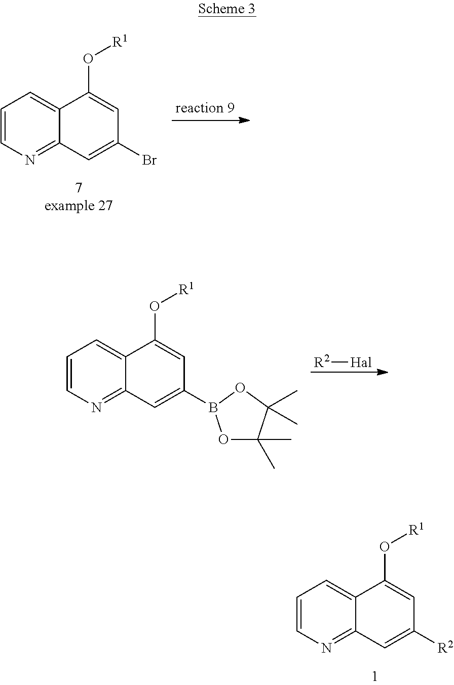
C1=CN=C2C(=C1)C(O[R1])=CC(Br)=C2.[R2][Hal].C1=CN=C2C(=C1)C(O[R1])=CC(B1OC(C)(C)C(C)(C)O1)=C2.C1=CN=C2C(=C1)C(O[R1])=CC([R2])=C2
